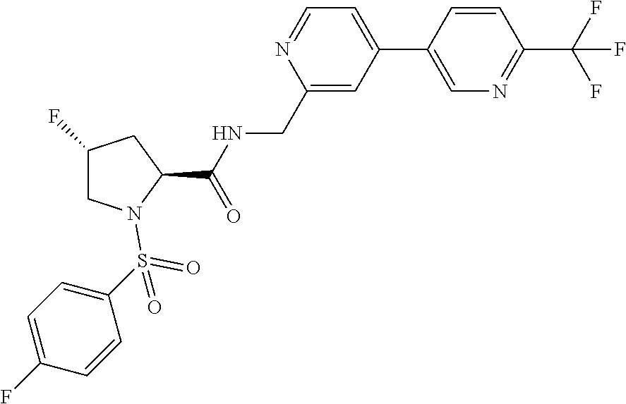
C1(CNC(C2CC(F)CN2S(=O)(=O)C2=CC=C(F)C=C2)=O)=CC(C2=CN=C(C(F)(F)F)C=C2)=CC=N1
